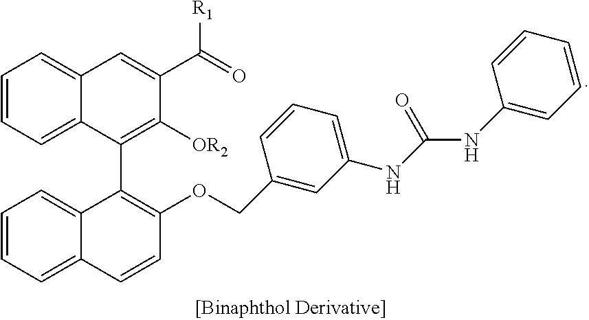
C1=CC=C2C(=C1)C(C1=C([OR2])C(C(=O)[R1])=CC3=CC=CC=C31)=C(OCC1=CC(NC(NC3=CC=CC=C3)=O)=CC=C1)C=C2
